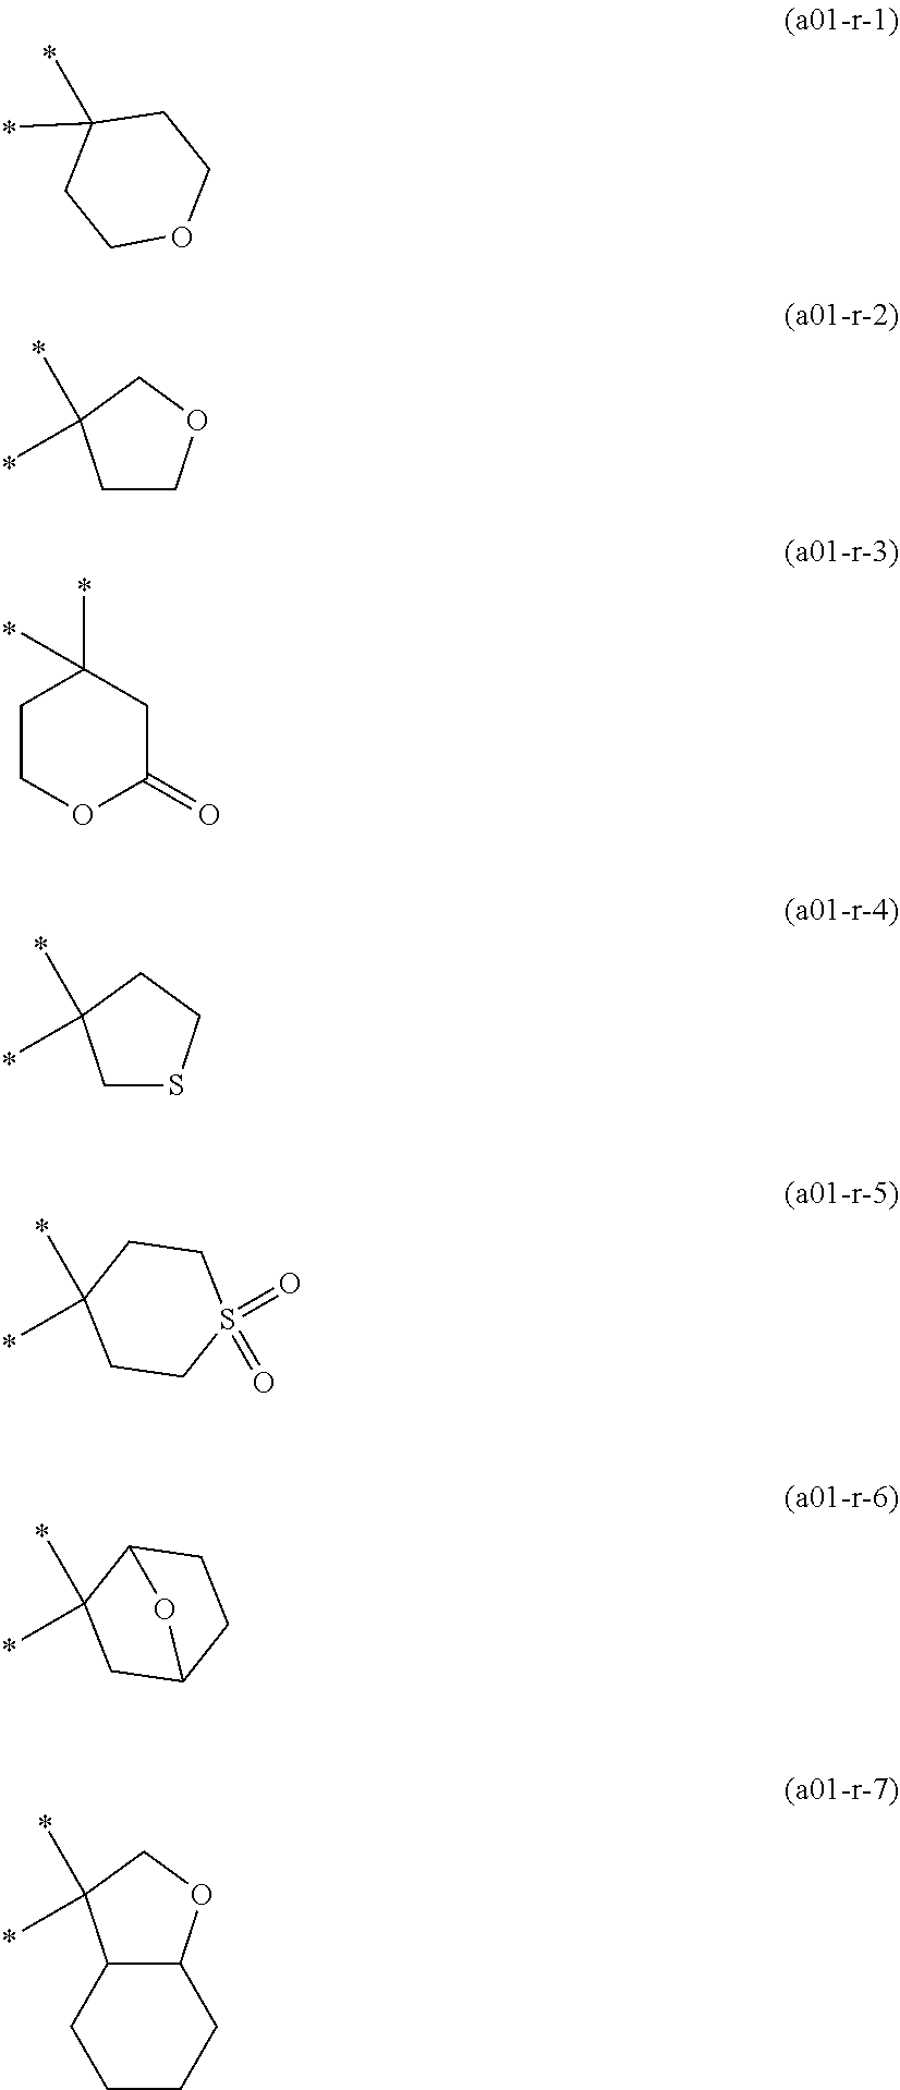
C1OCCC(C)(C)C1.C1COCC1(C)C.C1COC(=O)CC1(C)C.C1SCCC1(C)C.C1CC(C)(C)CCS1(=O)=O.C1C2C(C)(C)CC(C1)O2.C12C(CCCC1)C(C)(C)CO2
